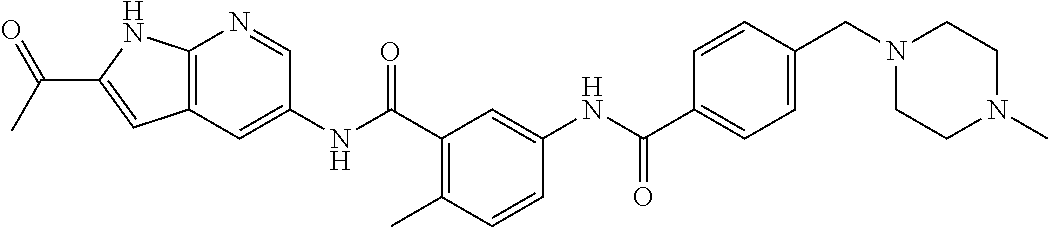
C1(CN2CCN(C)CC2)=CC=C(C(=O)NC2=CC(C(NC3=CC4=C(N=C3)NC(C(C)=O)=C4)=O)=C(C)C=C2)C=C1
